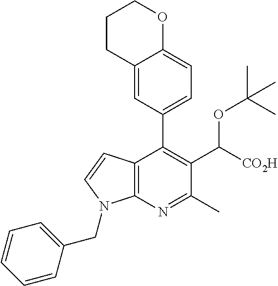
C12=C(N=C(C)C(C([CO2H])OC(C)(C)C)=C1C1=CC=C3C(=C1)CCCO3)N(CC1=CC=CC=C1)C=C2
